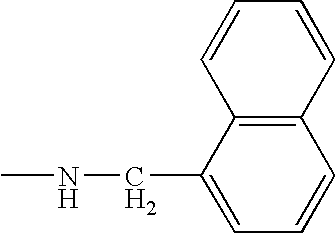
C12=C(C=CC=C1)C(CNC)=CC=C2
